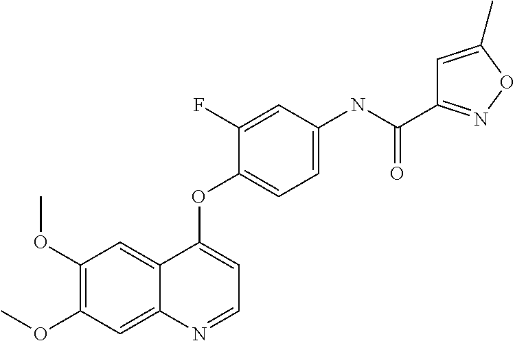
C1(OC)=C(OC)C=C2C(=C1)C(OC1=CC=C(NC(C3=NOC(C)=C3)=O)C=C1F)=CC=N2
